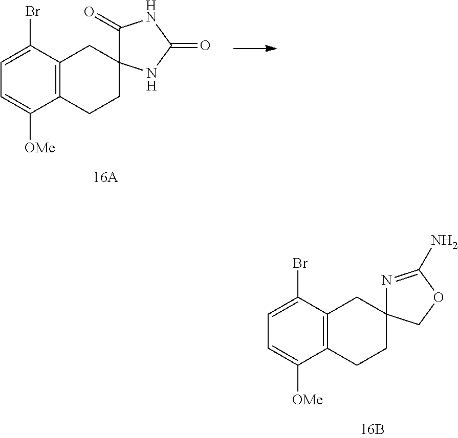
C1(Br)=CC=C([OMe])C2=C1CC1(CC2)N=C(N)OC1.C1(Br)=CC=C([OMe])C2=C1CC1(CC2)C(=O)NC(=O)N1
